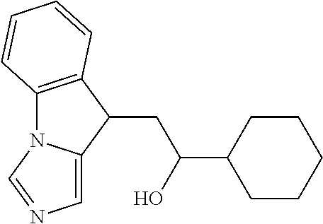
C12=C(C(CC(C3CCCCC3)O)C3=CN=CN13)C=CC=C2
